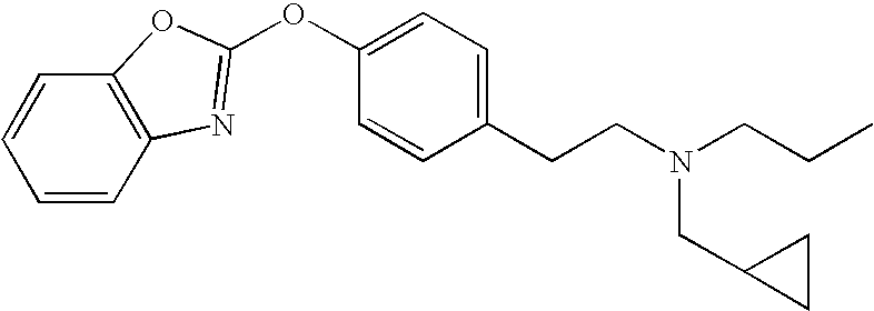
C1=CC2=C(C=C1)OC(OC1=CC=C(CCN(CC3CC3)CCC)C=C1)=N2
